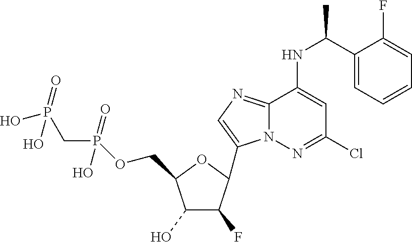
C1(O)C(F)C(C2=CN=C3N2N=C(Cl)C=C3NC(C2=CC=CC=C2F)C)OC1COP(CP(O)(O)=O)(O)=O
